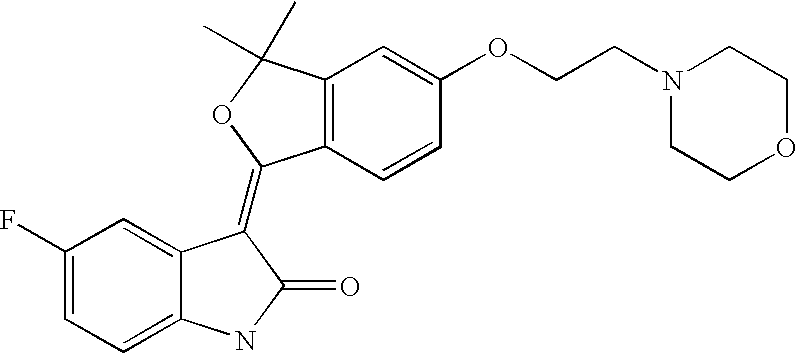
C12=C(C=CC(OCCN3CCOCC3)=C1)C(=C1C3=CC(F)=CC=C3NC1=O)OC2(C)C
